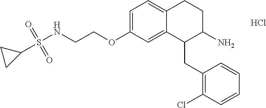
C1=C(OCCNS(C2CC2)(=O)=O)C=C2C(=C1)CCC(N)C2CC1=C(Cl)C=CC=C1.Cl
